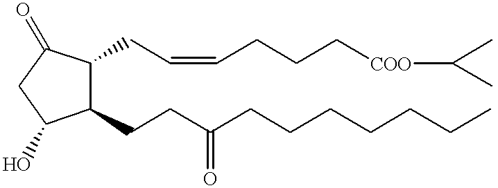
C1(CCC(CCCCCCC)=O)C(CC=CCCC[COO]C(C)C)C(=O)CC1O
